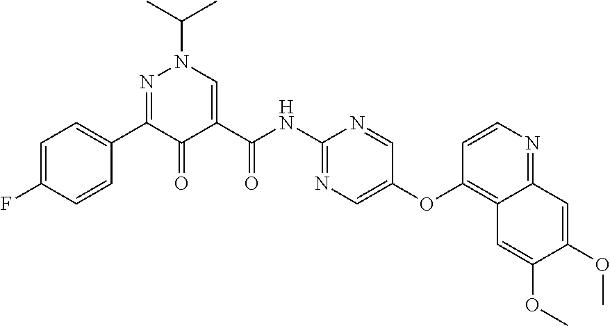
C1=C(F)C=CC(C2=NN(C(C)C)C=C(C(NC3=NC=C(OC4=C5C(=NC=C4)C=C(OC)C(OC)=C5)C=N3)=O)C2=O)=C1
